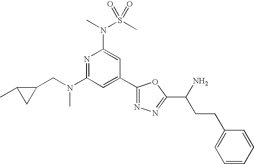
N1=C(N(CC2C(C)C2)C)C=C(C2=NN=C(C(N)CCC3=CC=CC=C3)O2)C=C1N(S(C)(=O)=O)C
